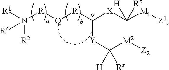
[R1]N([R][Q][R]C([X]C([M1][Z1])([Rz])[H])[Y]C([M2][Z2])([Rz])[H])([R2])[R]
